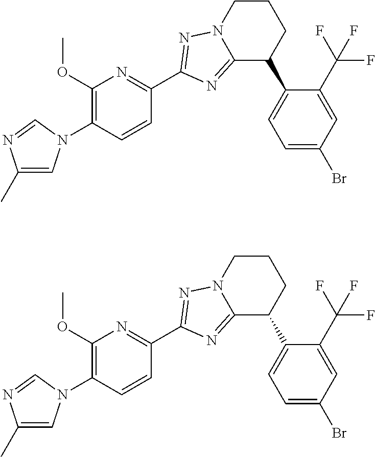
C12=NC(C3=NC(OC)=C(N4C=C(C)N=C4)C=C3)=NN1CCCC2C1=CC=C(Br)C=C1C(F)(F)F.C12=NC(C3=NC(OC)=C(N4C=C(C)N=C4)C=C3)=NN1CCCC2C1=CC=C(Br)C=C1C(F)(F)F
